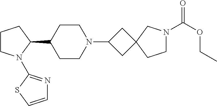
C1CN(C2=NC=CS2)C(C2CCN(C3CC4(C3)CCN(C(OCC)=O)C4)CC2)C1
